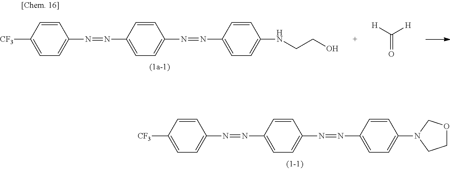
C1=C([CF3])C=CC(N=NC2=CC=C(N=NC3=CC=C(N4CCOC4)C=C3)C=C2)=C1.C1=C([CF3])C=CC(N=NC2=CC=C(N=NC3=CC=C(NCCO)C=C3)C=C2)=C1.C(=O)([H])[H]
